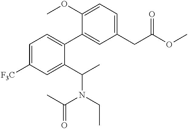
C1(OC)=CC=C(CC(OC)=O)C=C1C1=CC=C([F3C])C=C1C(C)N(CC)C(C)=O
